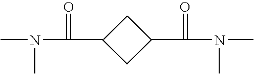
CN(C)C(=O)C1CC(C(=O)N(C)C)C1
